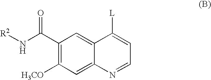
C1(C(N[R2])=O)=C([H3CO])C=C2C(=C1)C([L])=CC=N2
